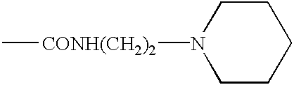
C1CN([CONH(CH2)2]C)CCC1
